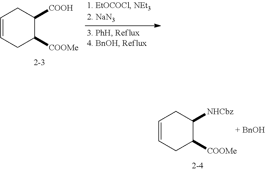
C1=CCC([COOMe])C([COOH])C1.C1=CCC([COOMe])C([NHCbz])C1
